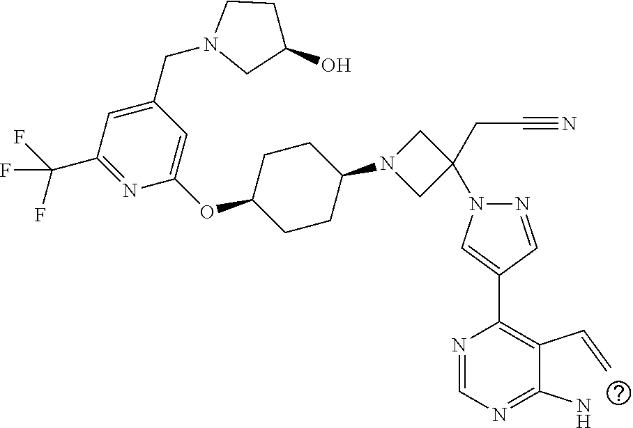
N1=CC(C2=C(C=C)C(N)=NC=N2)=CN1C1(CC#N)CN(C2CCC(OC3=CC(CN4CC(O)CC4)=CC(C(F)(F)F)=N3)CC2)C1
